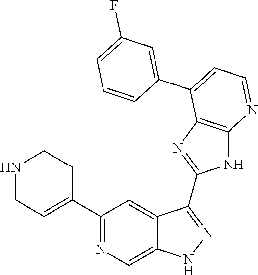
N1CC=C(C2=NC=C3C(=C2)C(C2=NC4=C(N2)N=CC=C4C2=CC(F)=CC=C2)=NN3)CC1
